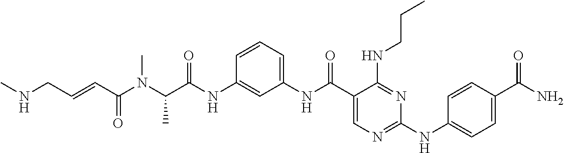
C1(NC(=O)C(N(C(C=CCNC)=O)C)C)=CC(NC(C2=CN=C(NC3=CC=C(C(N)=O)C=C3)N=C2NCCC)=O)=CC=C1
